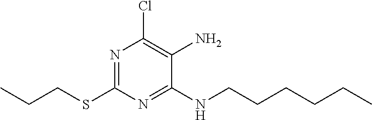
C1(SCCC)=NC(Cl)=C(N)C(NCCCCCC)=N1
